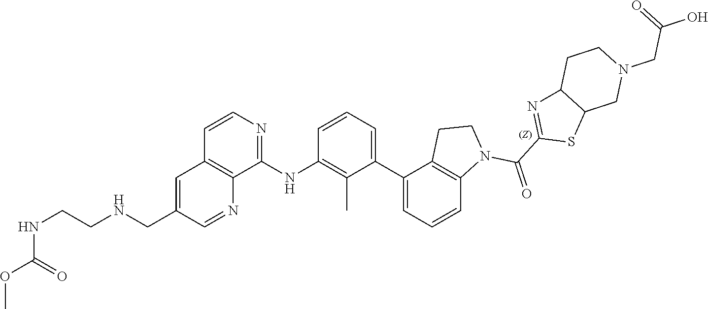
C1=CC=C(C2=CC=CC3=C2CCN3C(C2=NC3C(S2)CN(CC(=O)O)CC3)=O)C(C)=C1NC1=NC=CC2=C1N=CC(CNCCNC(OC)=O)=C2
